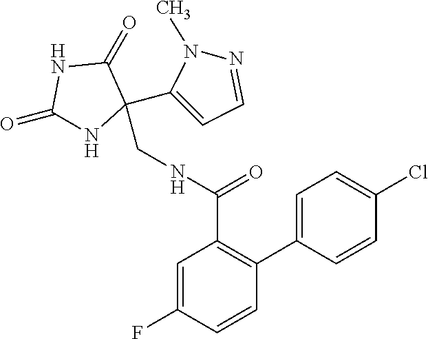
C1(=O)NC(CNC(C2=C(C3=CC=C(Cl)C=C3)C=CC(F)=C2)=O)(C2=CC=NN2C)C(=O)N1
